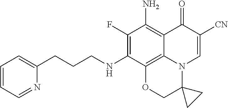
C1(F)=C(NCCCC2=CC=CC=N2)C2=C3C(=C1N)C(=O)C([CN])=CN3C1(CO2)CC1
